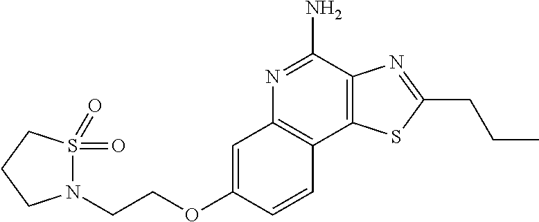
C(COC1=CC2=C(C3=C(C(N)=N2)N=C(CCC)S3)C=C1)N1S(=O)(=O)CCC1
